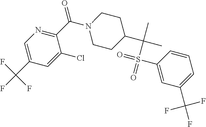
C1=C(C(F)(F)F)C=C(Cl)C(C(=O)N2CCC(C(C)(C)S(=O)(=O)C3=CC(C(F)(F)F)=CC=C3)CC2)=N1
